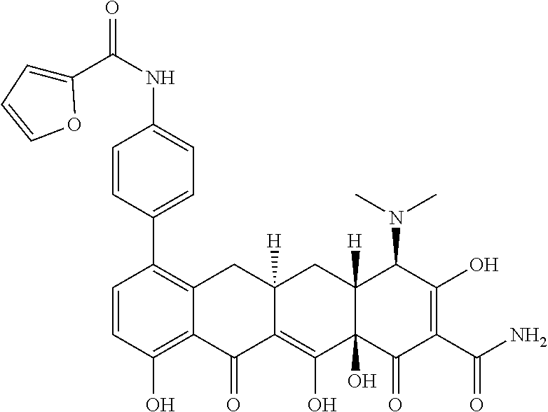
C1=CC(O)=C2C(=C1C1=CC=C(NC(C3=CC=CO3)=O)C=C1)CC1([H])C(=C(O)C3(O)C([H])(C1)C(N(C)C)C(O)=C(C(N)=O)C3=O)C2=O
